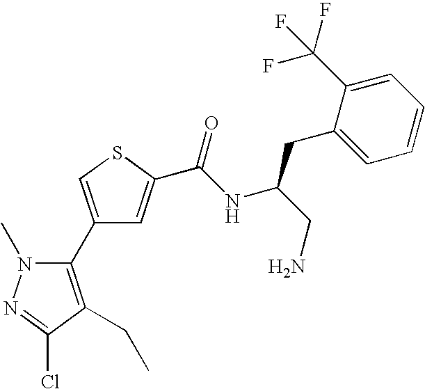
C1(C2=C(CC)C(Cl)=NN2C)=CSC(C(NC(CN)CC2=CC=CC=C2C(F)(F)F)=O)=C1
